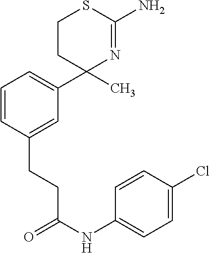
C1(C)(C2=CC=CC(CCC(NC3=CC=C(Cl)C=C3)=O)=C2)N=C(N)SCC1
